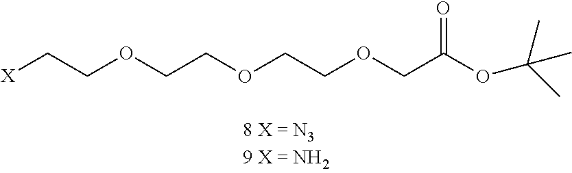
[X]CCOCCOCCOCC(OC(C)(C)C)=O
